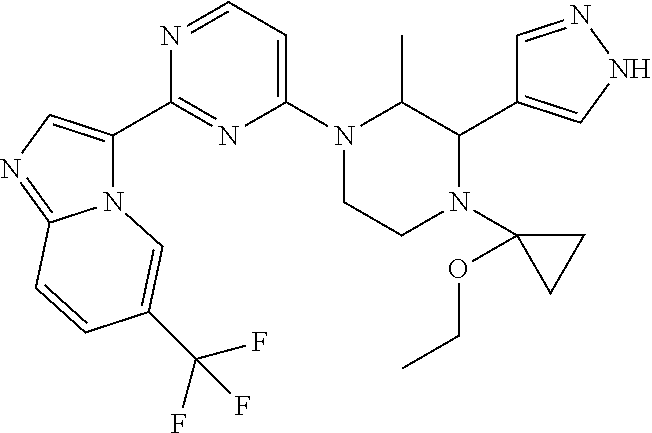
C1=NNC=C1C1C(C)N(C2=CC=NC(C3=CN=C4N3C=C(C(F)(F)F)C=C4)=N2)CCN1C1(OCC)CC1
